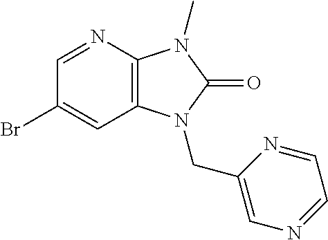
C1=NC2=C(C=C1Br)N(CC1=CN=CC=N1)C(=O)N2C
